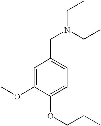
N(CC1=CC=C(OCCC)C(OC)=C1)(CC)CC
